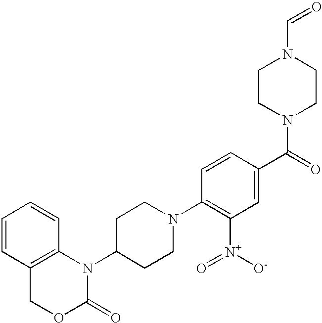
C1=CC2=C(C=C1)N(C1CCN(C3=C([N+]([O-])=O)C=C(C(=O)N4CCN(C=O)CC4)C=C3)CC1)C(=O)OC2
